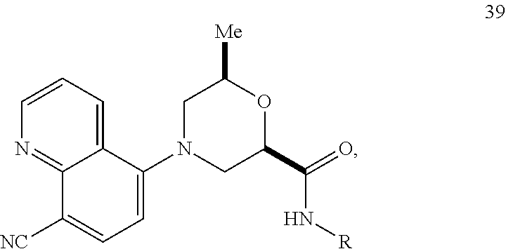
C1=CN=C2C(=C1)C(N1CC(C(=O)N[R])OC([Me])C1)=CC=C2[NC]
